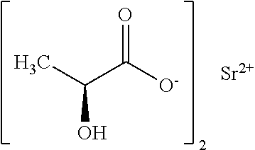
O=C([O-])C(C)O.[Sr]
